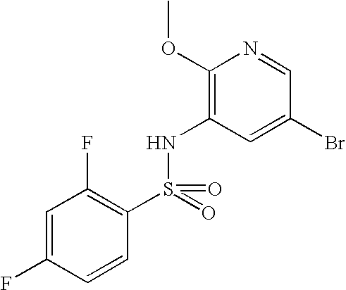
C1(OC)=C(NS(C2=C(F)C=C(F)C=C2)(=O)=O)C=C(Br)C=N1
